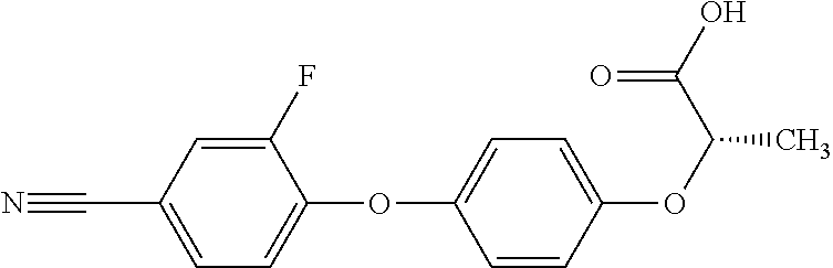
C1=CC(OC(C(=O)O)C)=CC=C1OC1=CC=C(C#N)C=C1F
